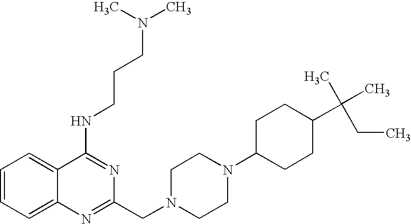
C12=CC=CC=C1C(NCCCN(C)C)=NC(CN1CCN(C3CCC(C(CC)(C)C)CC3)CC1)=N2
